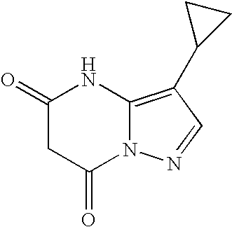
C1(=O)CC(=O)N2C(=C(C3CC3)C=N2)N1
